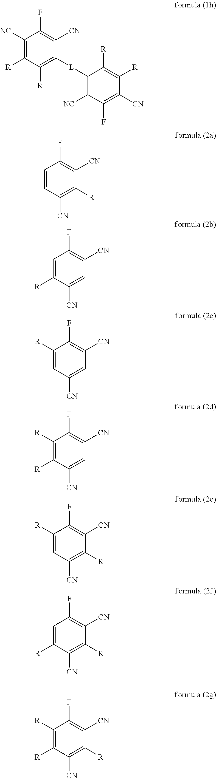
C1([NC])=C([R])C([R])=C([L]C2=C([NC])C(F)=C([CN])C([R])=C2[R])C([CN])=C1F.C1=CC([CN])=C([R])C([CN])=C1F.C1=C([R])C([CN])=CC([CN])=C1F.C1([R])=CC([CN])=CC([CN])=C1F.C1([R])=C([R])C([CN])=CC([CN])=C1F.C1([R])=CC([CN])=C([R])C([CN])=C1F.C1=C([R])C([CN])=C([R])C([CN])=C1F.C1([R])=C([R])C([CN])=C([R])C([CN])=C1F
